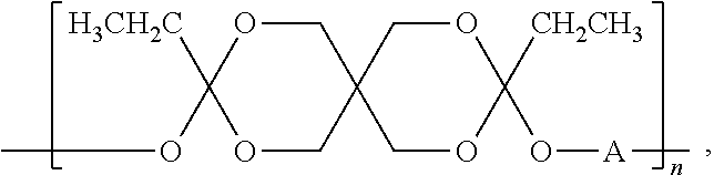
O1CC2(COC1([H3CH2C])OC)COC([CH2CH3])(O[A]C)OC2
